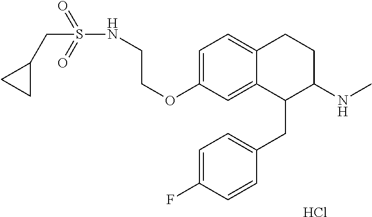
C1=C(OCCNS(=O)(=O)CC2CC2)C=C2C(=C1)CCC(NC)C2CC1=CC=C(F)C=C1.Cl
